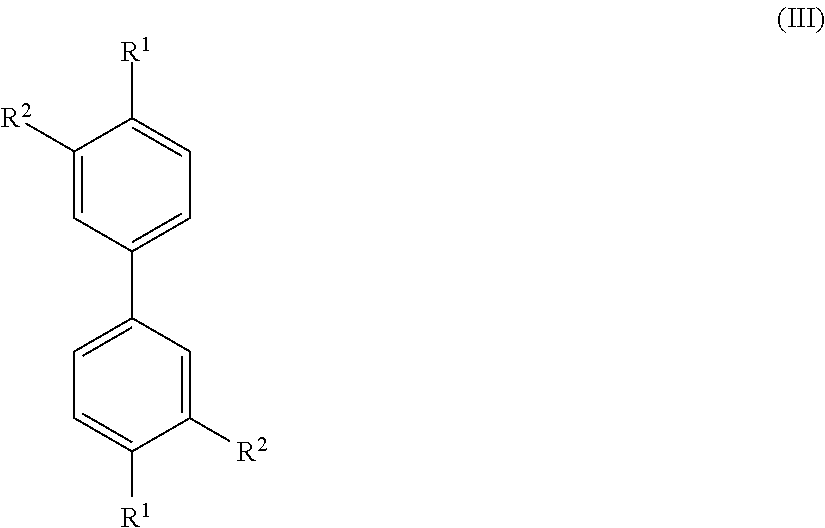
C1([R2])=CC(C2=CC=C([R1])C([R2])=C2)=CC=C1[R1]
